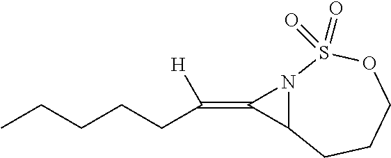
N12C(CCCOS1(=O)=O)C2=C(CCCCC)[H]
